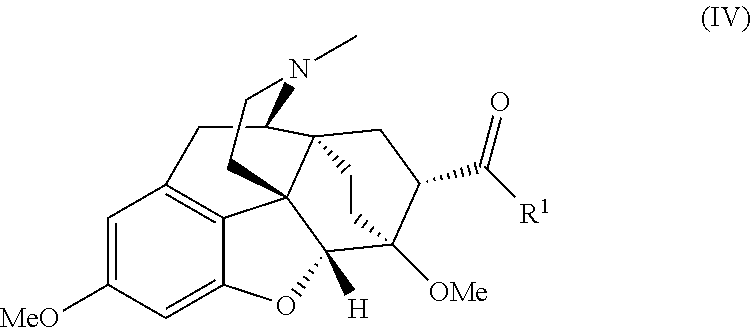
C1=C([MeO])C=C2C3=C1CC1C45C3(C([H])(O2)C([OMe])(C(C([R1])=O)C4)CC5)CCN1C
